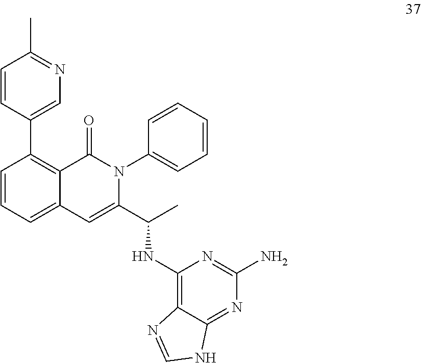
C1=CC(C2=CN=C(C)C=C2)=C2C(=C1)C=C(C(C)NC1=C3C(=NC(N)=N1)NC=N3)N(C1=CC=CC=C1)C2=O
